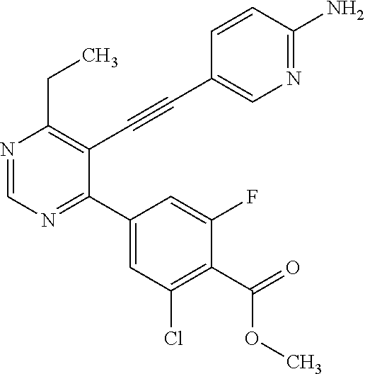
N1=CN=C(C2=CC(Cl)=C(C(OC)=O)C(F)=C2)C(C#CC2=CN=C(N)C=C2)=C1CC
